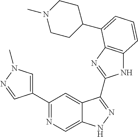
C1(C2=NC=C3C(=C2)C(C2=NC4=C(N2)C=CC=C4C2CCN(C)CC2)=NN3)=CN(C)N=C1
